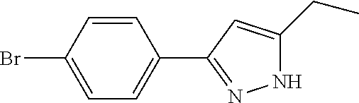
C1=CC(Br)=CC=C1C1=NNC(CC)=C1
